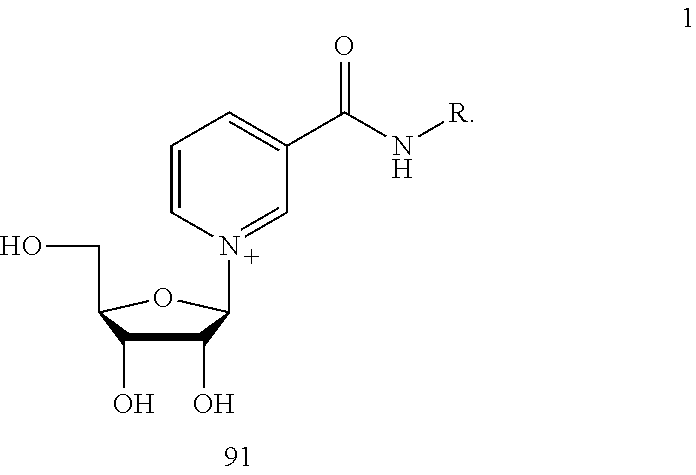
C1=CN(C2C(O)C(O)C(CO)O2)=CC(C(N[R])=O)=C1
